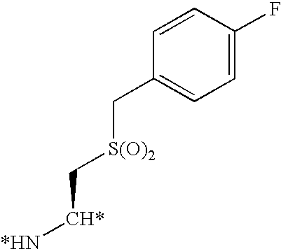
C1=CC(F)=CC=C1C[S(O)2]C[CH*][*HN]
